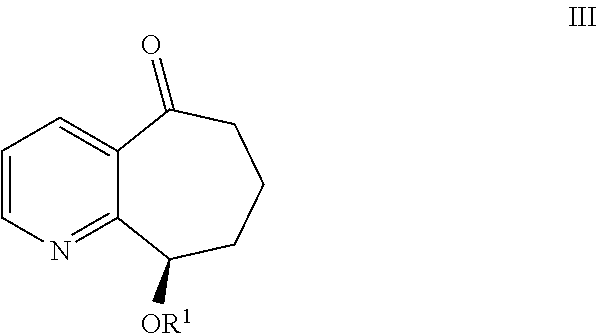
C1=CN=C2C(=C1)C(=O)CCCC2[OR1]
